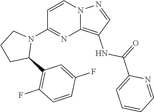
C1=CC(F)=CC(C2CCCN2C2=NC3=C(NC(C4=CC=CC=N4)=O)C=NN3C=C2)=C1F
